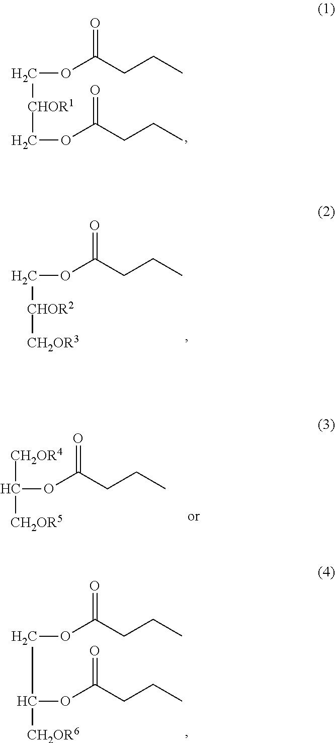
C([CHOR1]COC(CCC)=O)OC(CCC)=O.C([CHOR2][CH2OR3])OC(CCC)=O.[CH2OR4]C([CH2OR5])OC(CCC)=O.C(C([CH2OR6])OC(CCC)=O)OC(CCC)=O
